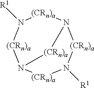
[(CRn)a]1N([R1])[(CRn)a]N2[(CRn)a]N([R1])[(CRn)a]N1[(CRn)a]2
